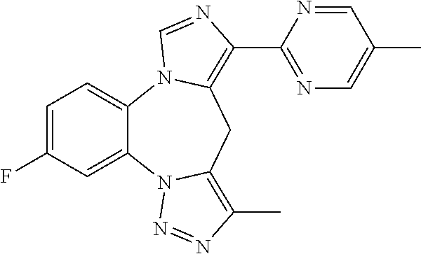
C1=C(F)C=C2C(=C1)N1C(=C(C3=NC=C(C)C=N3)N=C1)CC1=C(C)N=NN21
